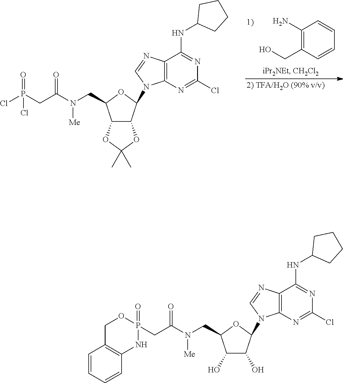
P(CC(N(CC1C2C(C(N3C4=C(C(NC5CCCC5)=NC(Cl)=N4)N=C3)O1)OC(C)(C)O2)[Me])=O)(=O)(Cl)Cl.C1=CC(CO)=C(N)C=C1.C(C(N(CC1C(O)C(O)C(N2C3=C(C(NC4CCCC4)=NC(Cl)=N3)N=C2)O1)[Me])=O)P1(=O)NC2=C(CO1)C=CC=C2
